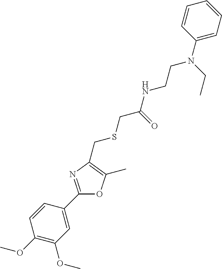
C1=CC(C2=NC(CSCC(=O)NCCN(C3=CC=CC=C3)CC)=C(C)O2)=CC(OC)=C1OC
